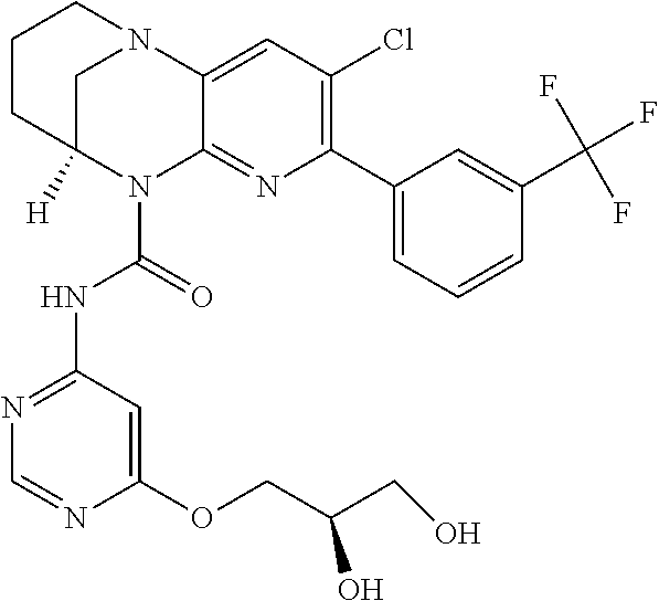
C1CC2([H])CN(C1)C1=CC(Cl)=C(C3=CC=CC(C(F)(F)F)=C3)N=C1N2C(=O)NC1=NC=NC(OCC(CO)O)=C1
